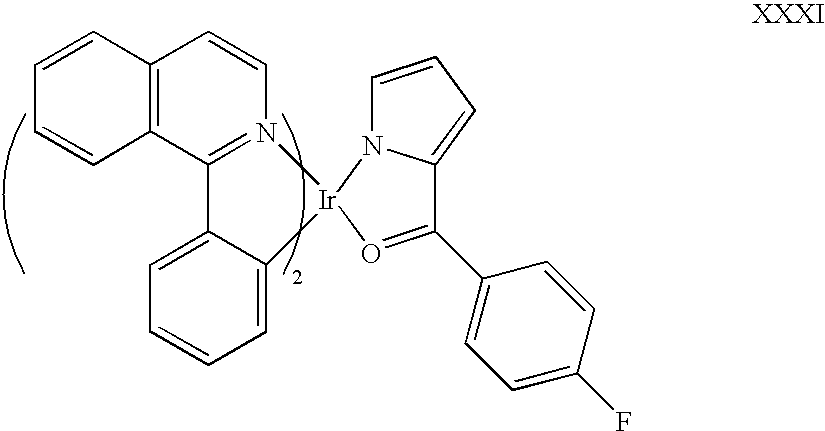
C12=C(C3=N(C=C1)[Ir]1(N4C=CC=C4C(C4=CC=C(F)C=C4)=O1)C1=CC=CC=C31)C=CC=C2
